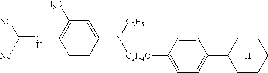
C(=CC1=C(C)C=C(N([C2H5])[C2H4O]C2=CC=C(C3CCCCC3)C=C2)C=C1)([NC])[NC].[H]
